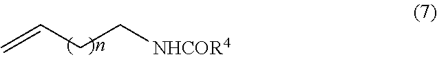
C(C[NHCOR4])C=C
